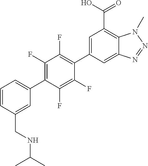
C12=CC(C3=C(F)C(F)=C(C4=CC=CC(CNC(C)C)=C4)C(F)=C3F)=CC(C(O)=O)=C1N(C)N=N2
